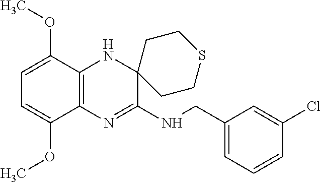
C1(CNC2=NC3=C(NC24CCSCC4)C(OC)=CC=C3OC)=CC=CC(Cl)=C1
